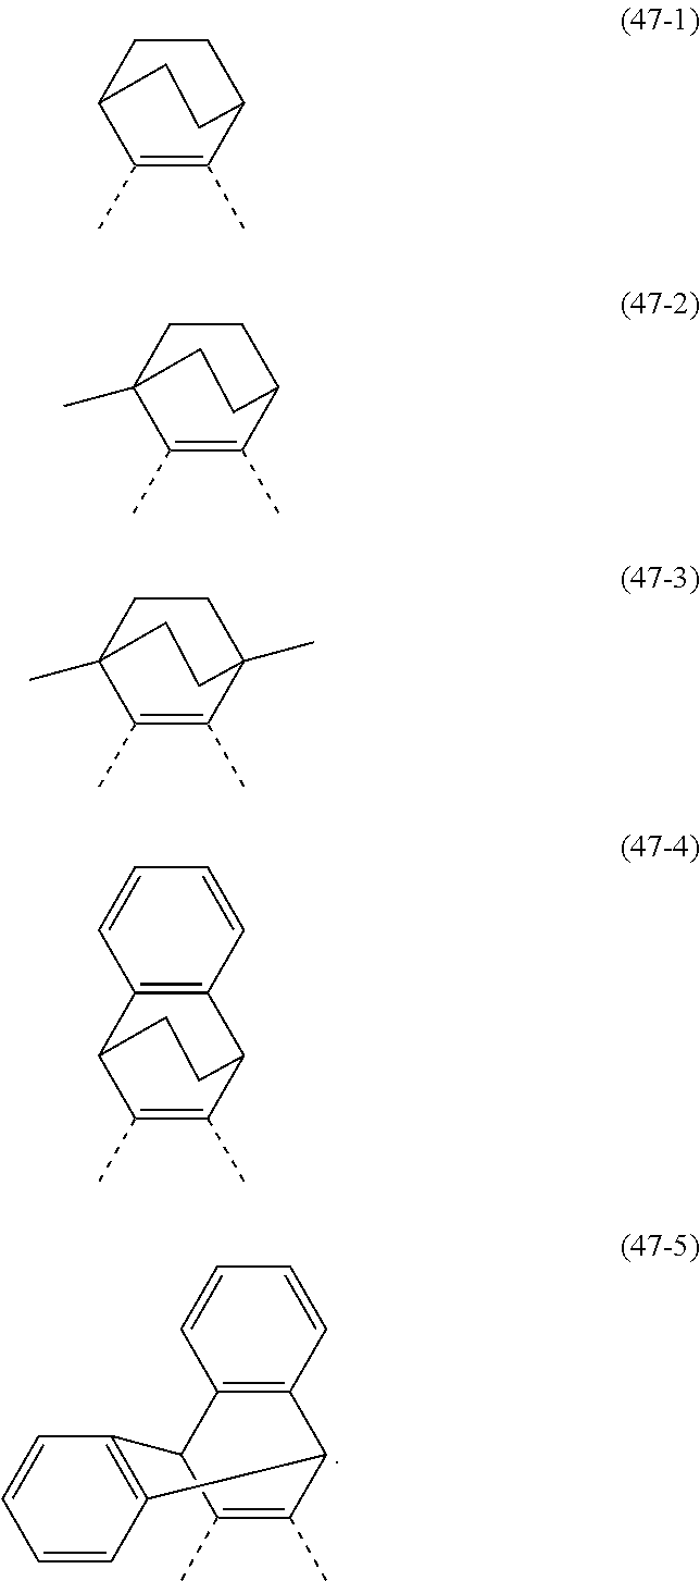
C1=CC2=C(C=C1)C1C(C)=C(C)C2C2=C1C=CC=C2.C1CC2C(C)=C(C)C1CC2.C1CC2C(C)=C(C)C1(C)CC2.C1CC2(C)C(C)=C(C)C1(C)CC2.C12=C(C3C(C)=C(C)C1CC3)C=CC=C2
